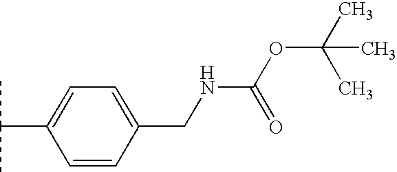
C(C1=CC=C(CNC(OC(C)(C)C)=O)C=C1)(C)C
